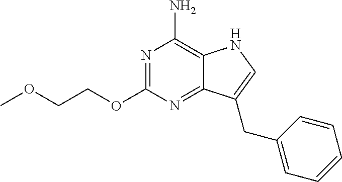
N1=C(OCCOC)N=C2C(=C1N)NC=C2CC1=CC=CC=C1
